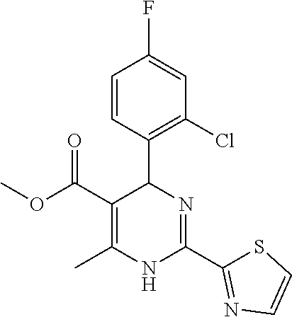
C1=CC(C2N=C(C3=NC=CS3)NC(C)=C2C(OC)=O)=C(Cl)C=C1F
